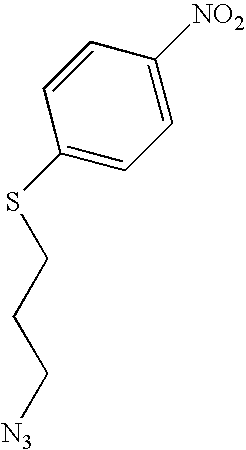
C1=CC(SCCC[N3])=CC=C1[NO2]
